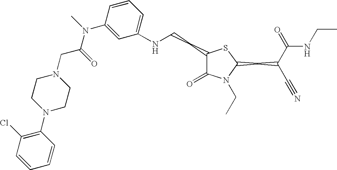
C1(NCCC2C(=O)N(CC)C(CC(C#N)C(=O)NCC)S2)=CC=CC(N(C)C(=O)CN2CCN(C3=C(Cl)C=CC=C3)CC2)=C1
